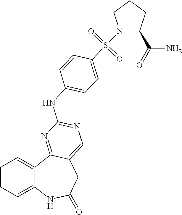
C1=CC=C2C(=C1)C1=NC(NC3=CC=C(S(N4C(C(=O)N)CCC4)(=O)=O)C=C3)=NC=C1CC(=O)N2
